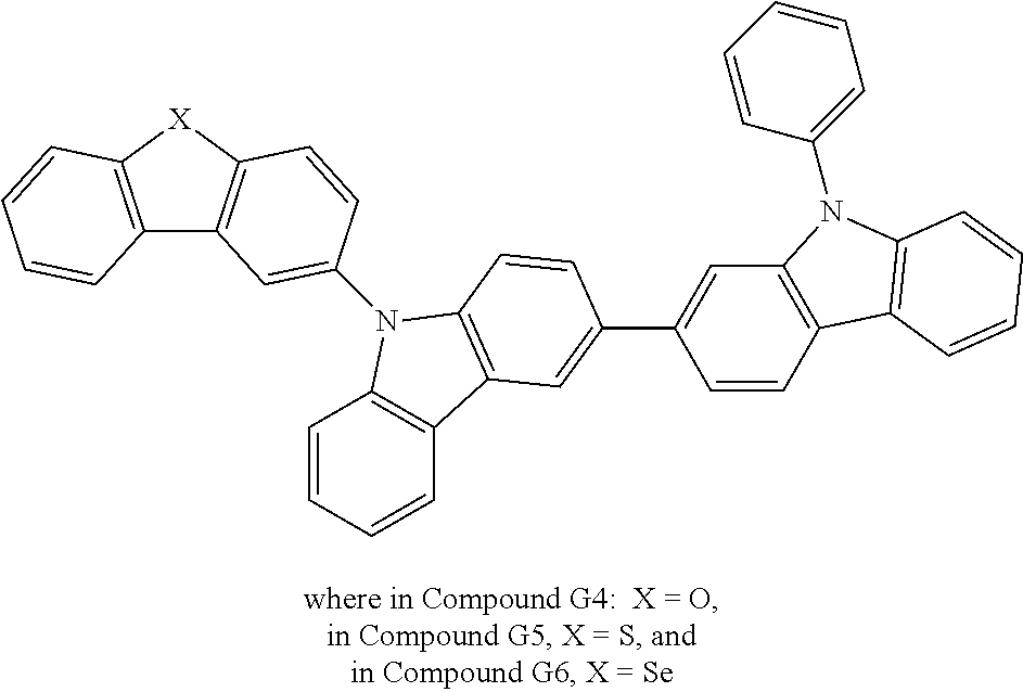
C12=C([X]C3=C1C=C(N1C4=C(C=CC=C4)C4=C1C=CC(C1=CC5=C(C=C1)C1=C(N5C5=CC=CC=C5)C=CC=C1)=C4)C=C3)C=CC=C2
